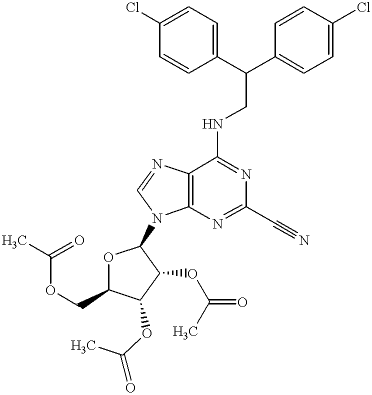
ClC1=CC=C(C(C2=CC=C(Cl)C=C2)CNC2=NC(C#N)=NC3=C2N=CN3C2OC(COC(C)=O)C(OC(C)=O)C2OC(C)=O)C=C1
